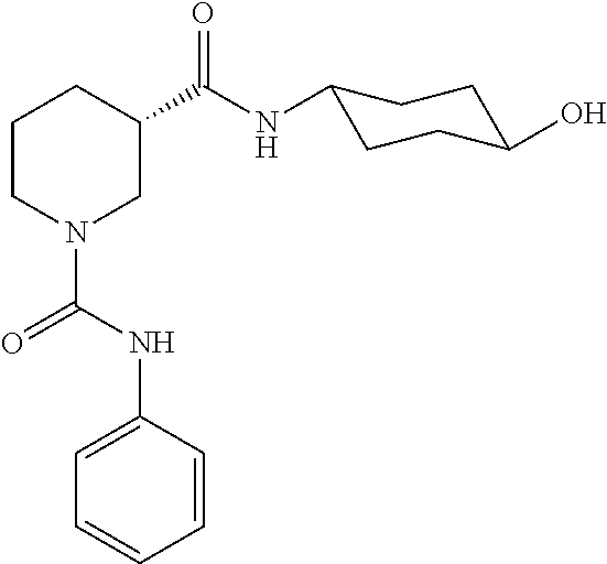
C1CN(C(=O)NC2=CC=CC=C2)CC(C(=O)NC2CCC(O)CC2)C1
